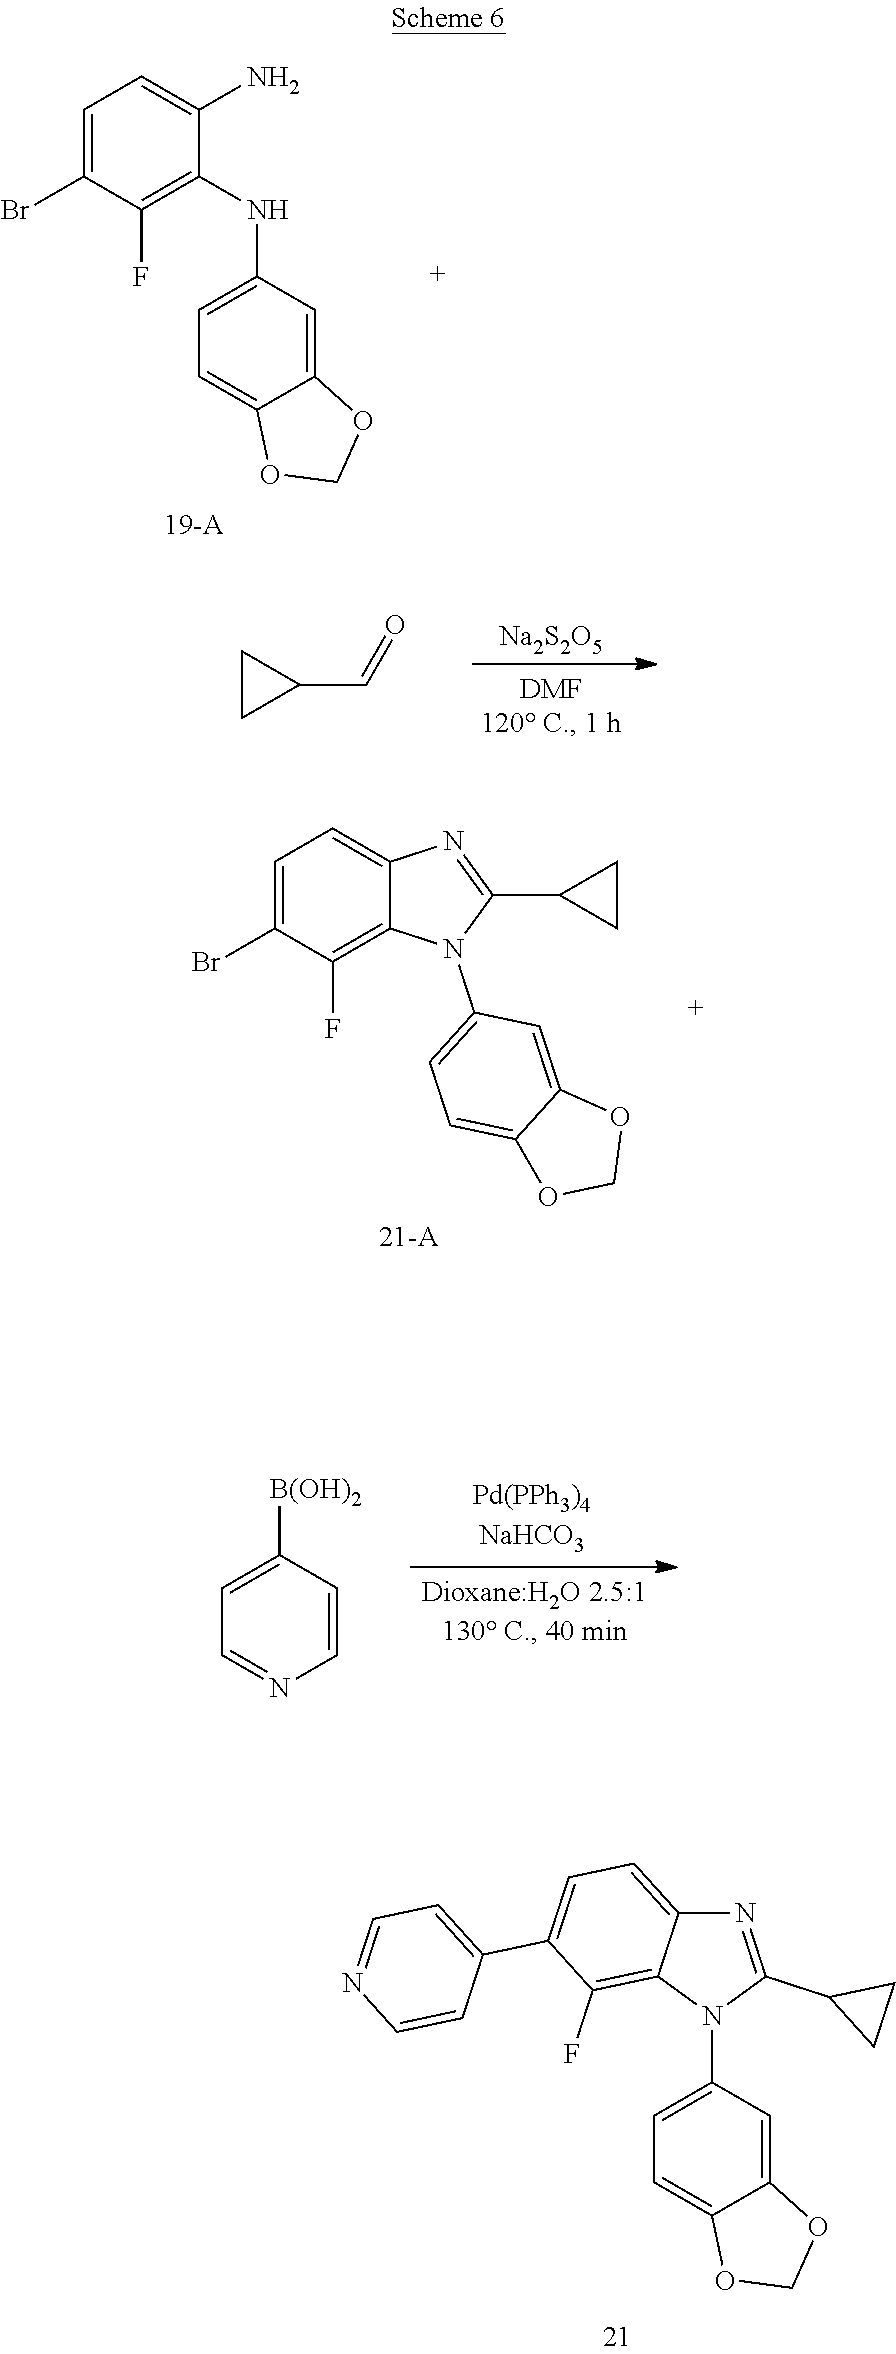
C1=C(Br)C(F)=C2C(=C1)N=C(C1CC1)N2C1=CC=C2C(=C1)OCO2.C1([B(OH)2])=CC=NC=C1.N1(C2=CC=C3C(=C2)OCO3)C(C2CC2)=NC2=CC=C(C3=CC=NC=C3)C(F)=C12.C1=C(Br)C(F)=C(NC2=CC=C3C(=C2)OCO3)C(N)=C1.C1CC1C=O.[Na2S2O5]
